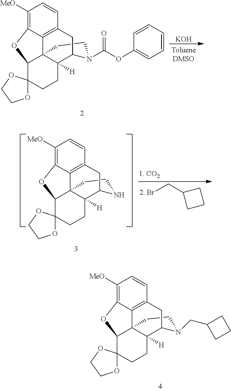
C1([MeO])=C2C3=C(C=C1)CC1C4([H])C3(C(C3(CC4)OCCO3)O2)CCN1CC1CCC1.C1([MeO])=C2C3=C(C=C1)CC1C4([H])C3(C(C3(CC4)OCCO3)O2)CCN1C(OC1=CC=CC=C1)=O.[KOH].C1([MeO])=C2C3=C(C=C1)CC1C4([H])C3(C(C3(CC4)OCCO3)O2)CCN1.BrCC1CCC1
